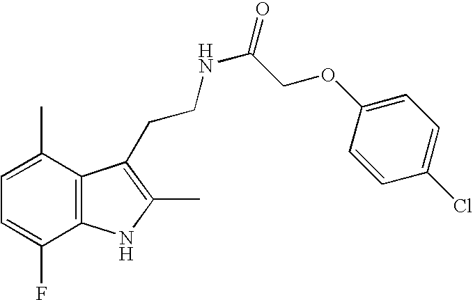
C12=C(C(C)=CC=C1F)C(CCNC(=O)COC1=CC=C(Cl)C=C1)=C(C)N2
